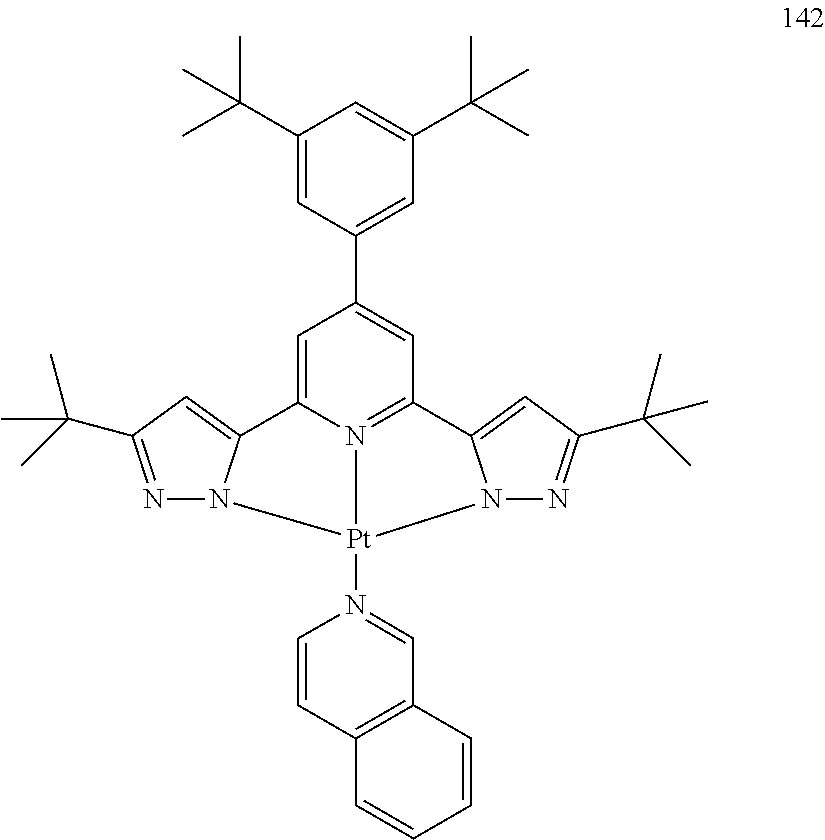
C1=C2N3=C(C=C1C1=CC(C(C)(C)C)=CC(C(C)(C)C)=C1)C1=CC(C(C)(C)C)=NN1[Pt]3(N1=CC3=C(C=C1)C=CC=C3)N1N=C(C(C)(C)C)C=C21
